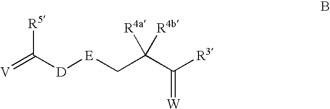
[V]=C([D][E]CC(C([R3])=[W])([R4b])[R4a])[R5]
